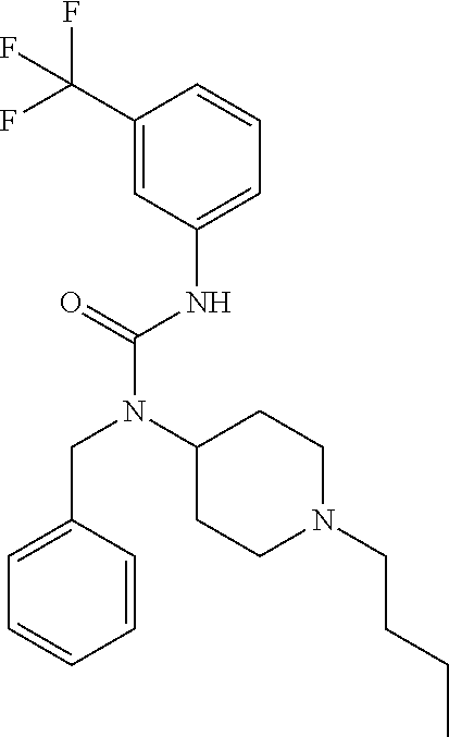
C1=C(CN(C(NC2=CC=CC(C(F)(F)F)=C2)=O)C2CCN(CCCC)CC2)C=CC=C1
